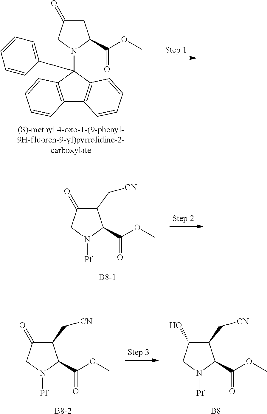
C12=C(C(N3C(C(OC)=O)CC(=O)C3)(C3=CC=CC=C3)C3=C1C=CC=C3)C=CC=C2.[Pf]N1C(C(OC)=O)C(C[CN])C(=O)C1.[B8-1].[Pf]N1C(C(OC)=O)C(C[CN])C(=O)C1.[B8-2].[Pf]N1C(C(OC)=O)C(C[CN])C(O)C1.[B8]
